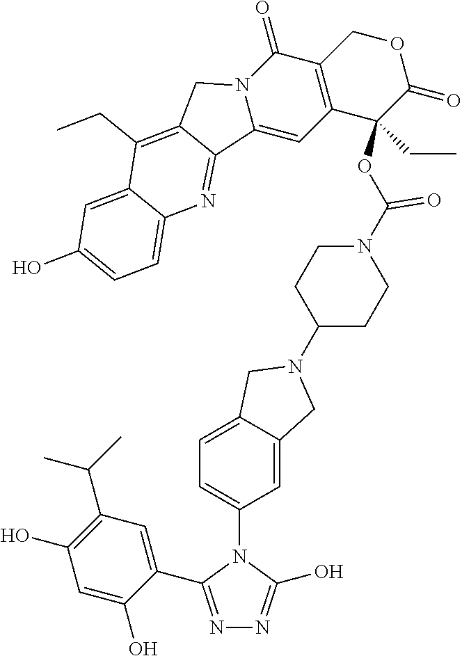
N1(C2CCN(C(OC3(CC)C(=O)OCC4=C3C=C3N(C4=O)CC4=C(CC)C5=CC(O)=CC=C5N=C34)=O)CC2)CC2=CC=C(N3C(C4=CC(C(C)C)=C(O)C=C4O)=NN=C3O)C=C2C1
